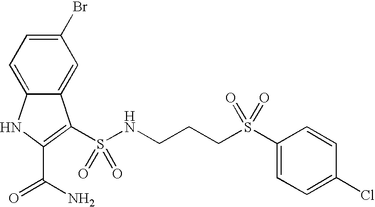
C1(Br)=CC=C2C(=C1)C(S(NCCCS(C1=CC=C(Cl)C=C1)(=O)=O)(=O)=O)=C(C(N)=O)N2
